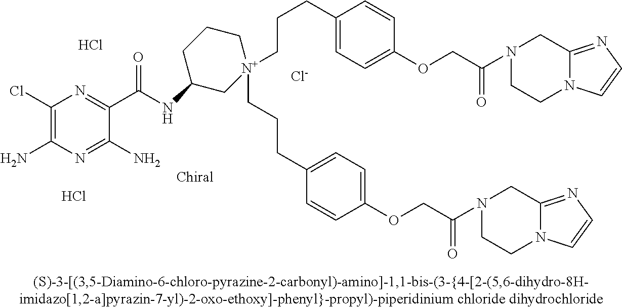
[Cl-].C1(Cl)=C(N)N=C(N)C(C(=O)NC2C[N+](CCCC3=CC=C(OCC(N4CCN5C(=NC=C5)C4)=O)C=C3)(CCCC3=CC=C(OCC(=O)N4CCN5C(=NC=C5)C4)C=C3)CCC2)=N1.Cl.Cl
